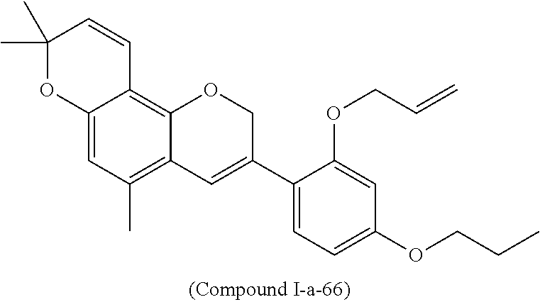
C12=CC(C)=C3C(=C1C=CC(C)(C)O2)OCC(C1=CC=C(OCCC)C=C1OCC=C)=C3
